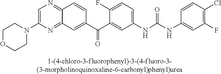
C1=C(N2CCOCC2)N=C2C(=N1)C=CC(C(C1=CC(NC(NC3=CC(F)=C(Cl)C=C3)=O)=CC=C1F)=O)=C2
